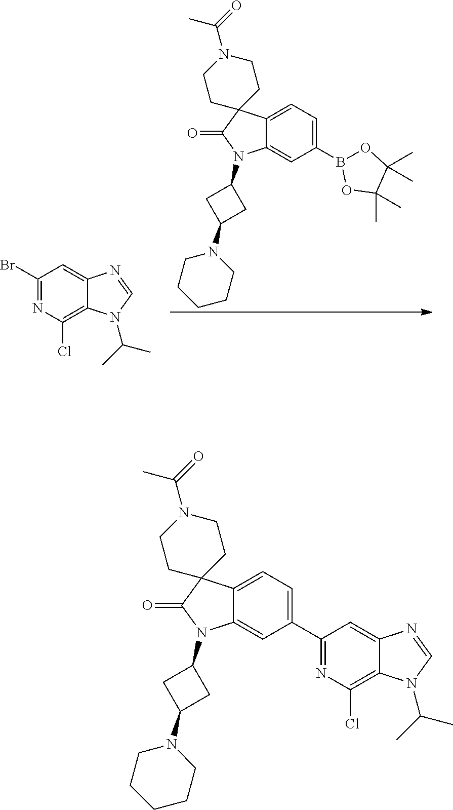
ClC1=C2C(=CC(Br)=N1)N=CN2C(C)C.C1(B2OC(C)(C)C(C)(C)O2)=CC=C2C(=C1)N(C1CC(N3CCCCC3)C1)C(=O)C21CCN(C(=O)C)CC1.C1(C2=NC(Cl)=C3C(=C2)N=CN3C(C)C)=CC=C2C(=C1)N(C1CC(N3CCCCC3)C1)C(=O)C21CCN(C(=O)C)CC1
